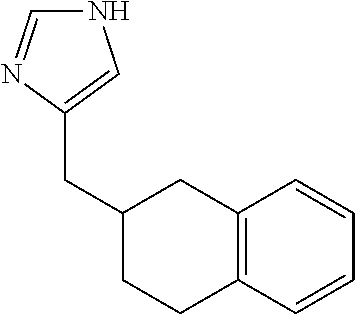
N1C=NC(CC2CCC3=C(C2)C=CC=C3)=C1
